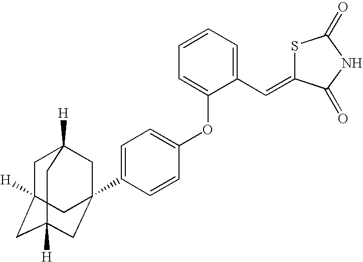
S1C(=CC2=CC=CC=C2OC2=CC=C(C34CC5([H])CC([H])(CC([H])(C3)C5)C4)C=C2)C(=O)NC1=O
